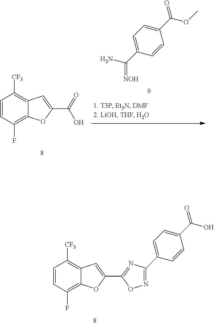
C1=C(C(N)=[NOH])C=CC(C(=O)OC)=C1.C1=CC(F)=C2C(=C1[CF3])C=C(C(=O)O)O2.C1=CC(F)=C2C(=C1[CF3])C=C(C1=NC(C3=CC=C(C(=O)O)C=C3)=NO1)O2
